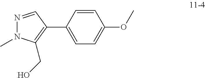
C1(C2=C(CO)N(C)N=C2)=CC=C(OC)C=C1
